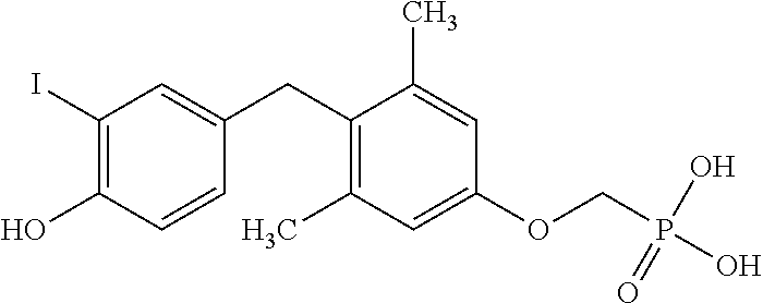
C1=C(CC2=C(C)C=C(OCP(O)(=O)O)C=C2C)C=CC(O)=C1I
